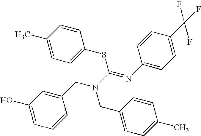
C1(O)=CC=CC(CN(CC2=CC=C(C)C=C2)C(=NC2=CC=C(C(F)(F)F)C=C2)SC2=CC=C(C)C=C2)=C1
